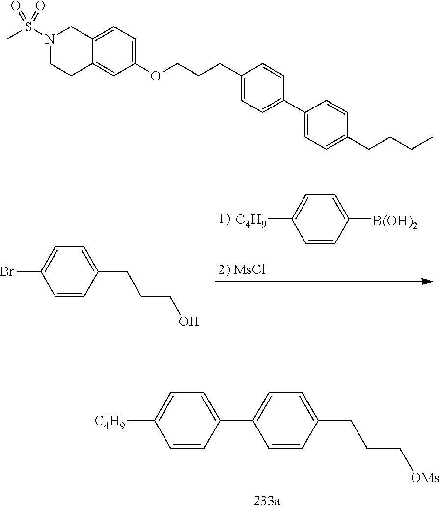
C1CC2=CC(OCCCC3=CC=C(C4=CC=C(CCCC)C=C4)C=C3)=CC=C2CN1S(C)(=O)=O.C1=CC([B(OH)2])=CC=C1[C4H9].C1=CC(CCCO)=CC=C1Br.C1=CC(CCC[OMs])=CC=C1C1=CC=C([C4H9])C=C1
